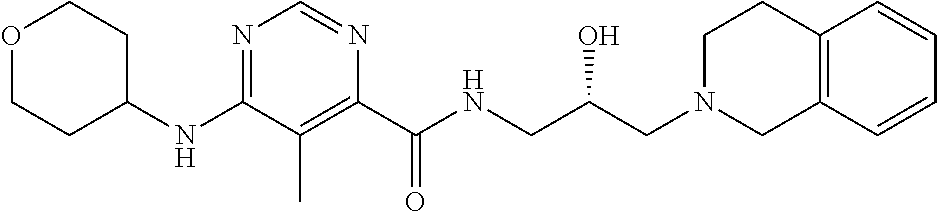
N1=C(NC2CCOCC2)C(C)=C(C(NCC(CN2CC3=C(CC2)C=CC=C3)O)=O)N=C1
